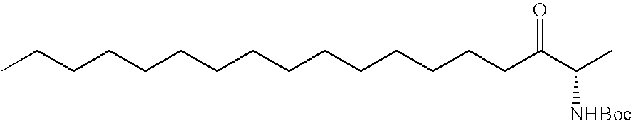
C(CCCCCCCCCCCCCC(C([NHBoc])C)=O)C
